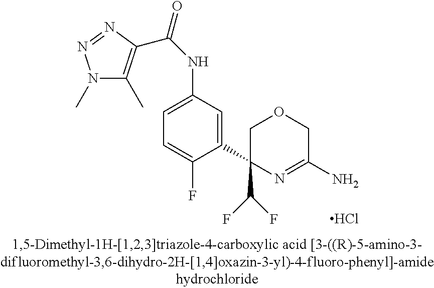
Cl.C1(C2(C(F)F)N=C(N)COC2)=CC(NC(=O)C2=C(C)N(C)N=N2)=CC=C1F
